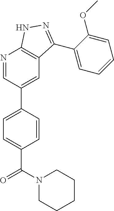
N1=CC(C2=CC=C(C(N3CCCCC3)=O)C=C2)=CC2=C1NN=C2C1=CC=CC=C1OC
